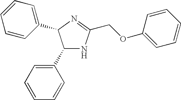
C(OC1=CC=CC=C1)C1=NC(C2=CC=CC=C2)C(C2=CC=CC=C2)N1
